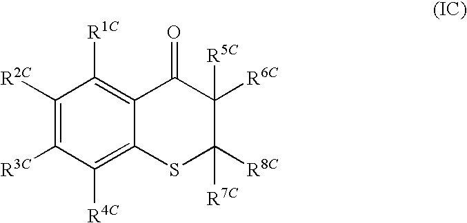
C1([R2C])=C([R3C])C([R4C])=C2C(=C1[R1C])C(=O)C([R6C])([R5C])C([R7C])([R8C])S2
